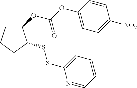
C1(OC(=O)OC2=CC=C([NO2])C=C2)CCCC1SSC1=CC=CC=N1
